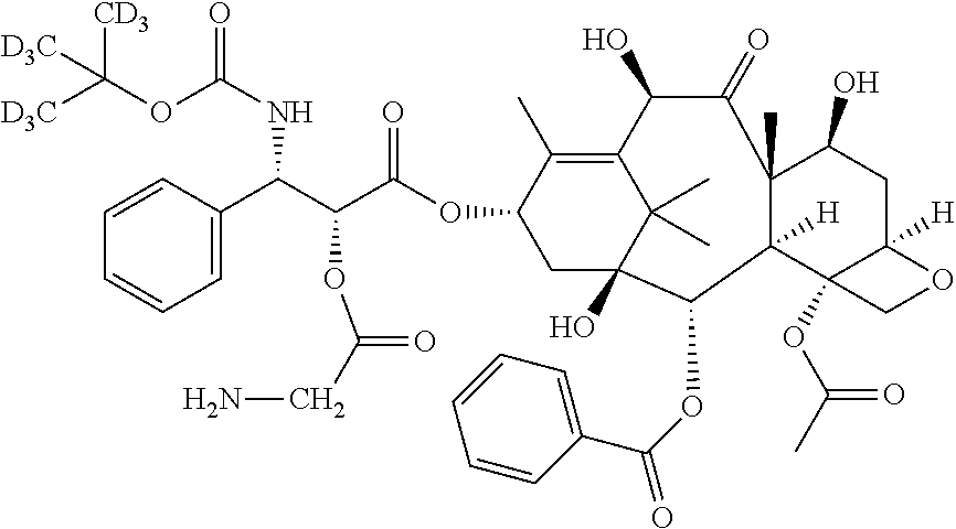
C1=C(C(C(C(OC2C(C)=C3C(C)(C)C(O)(C2)C(OC(C2=CC=CC=C2)=O)C2([H])C(C)(C(=O)C3O)C(O)CC3([H])C2(OC(C)=O)CO3)=O)OC(CN)=O)NC(=O)OC([D3C])([CD3])[D3C])C=CC=C1
